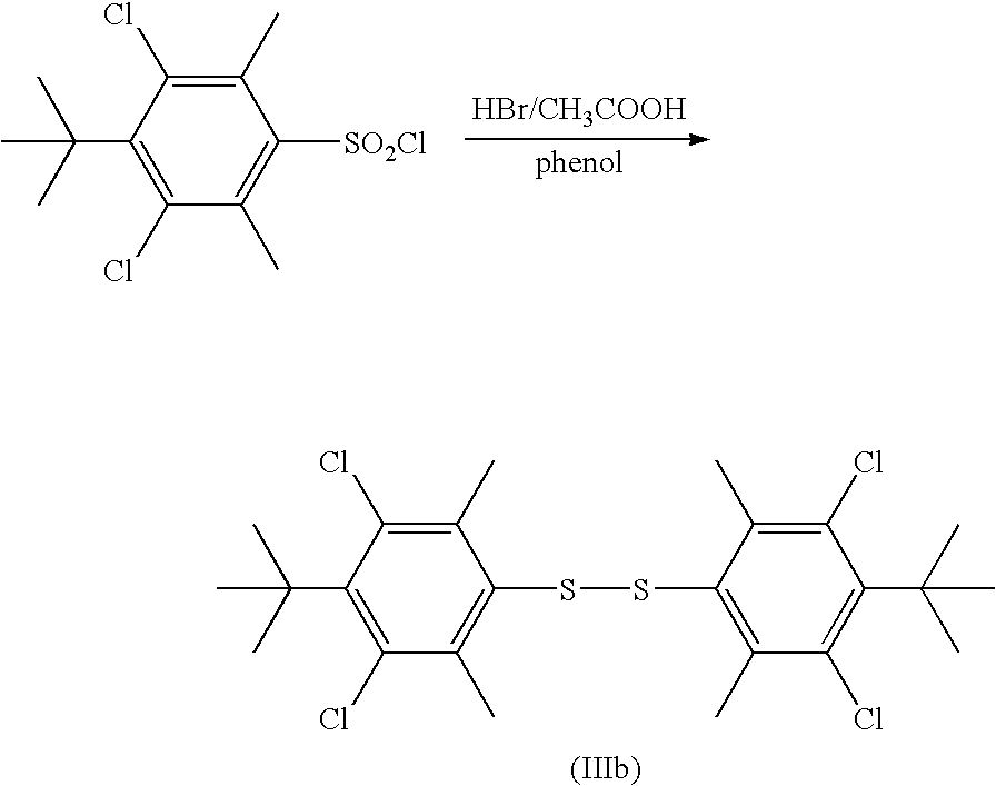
C1([SO2Cl])=C(C)C(Cl)=C(C(C)(C)C)C(Cl)=C1C.C1(C)=C(SSC2=C(C)C(Cl)=C(C(C)(C)C)C(Cl)=C2C)C(C)=C(Cl)C(C(C)(C)C)=C1Cl
